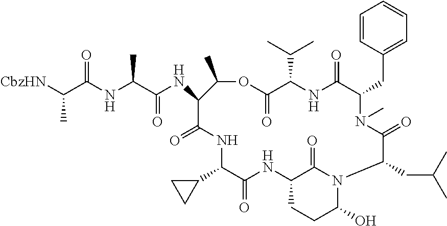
C1=CC(CC2N(C)C(=O)C(CC(C)C)N3C(O)CCC(NC(=O)C(C4CC4)NC(=O)C(NC(C(NC(C([CbzHN])C)=O)C)=O)C(C)OC(=O)C(C(C)C)NC2=O)C3=O)=CC=C1
